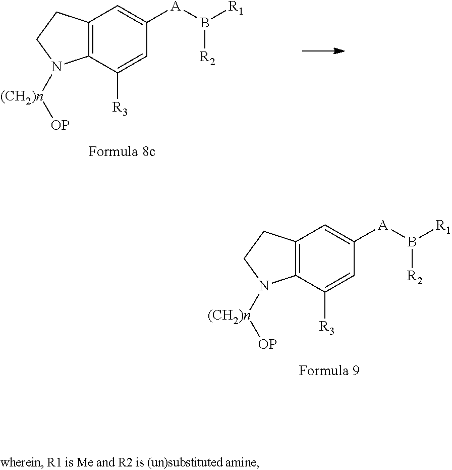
C12=C(C([R3])=CC([A]B([R1])[R2])=C1)N([(CH2)n][OP])CC2.C12=C(C([R3])=CC([A]B([R1])[R2])=C1)N([(CH2)n][OP])CC2
